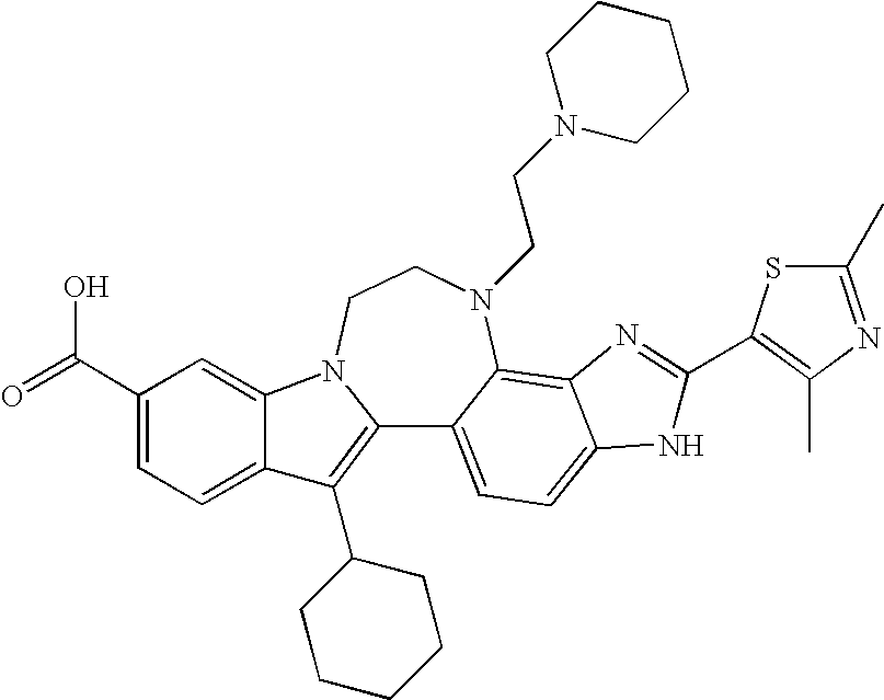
C12=C(C3CCCCC3)C3=CC=C(C(=O)O)C=C3N1CCN(CCN1CCCCC1)C1=C3C(=CC=C21)NC(C1=C(C)N=C(C)S1)=N3
